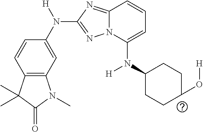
C1=CC2=C(C=C1N([H])C1=NN3C(=N1)C=CC=C3N(C1CCC(O[H])CC1)[H])N(C)C(=O)C2(C)C
